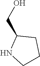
N1CCCC1CO
